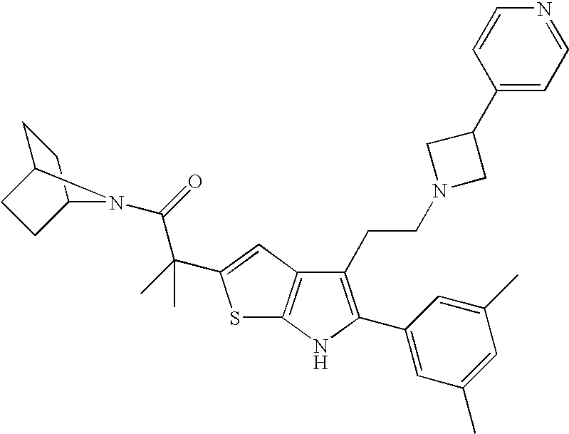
S1C2=C(C=C1C(C)(C(=O)N1C3CCC1CC3)C)C(CCN1CC(C3=CC=NC=C3)C1)=C(C1=CC(C)=CC(C)=C1)N2
